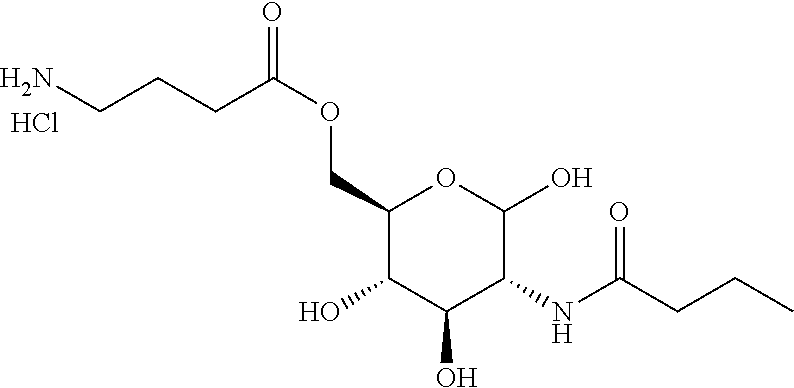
O(CC1C(O)C(O)C(NC(=O)CCC)C(O)O1)C(CCCN)=O.Cl
